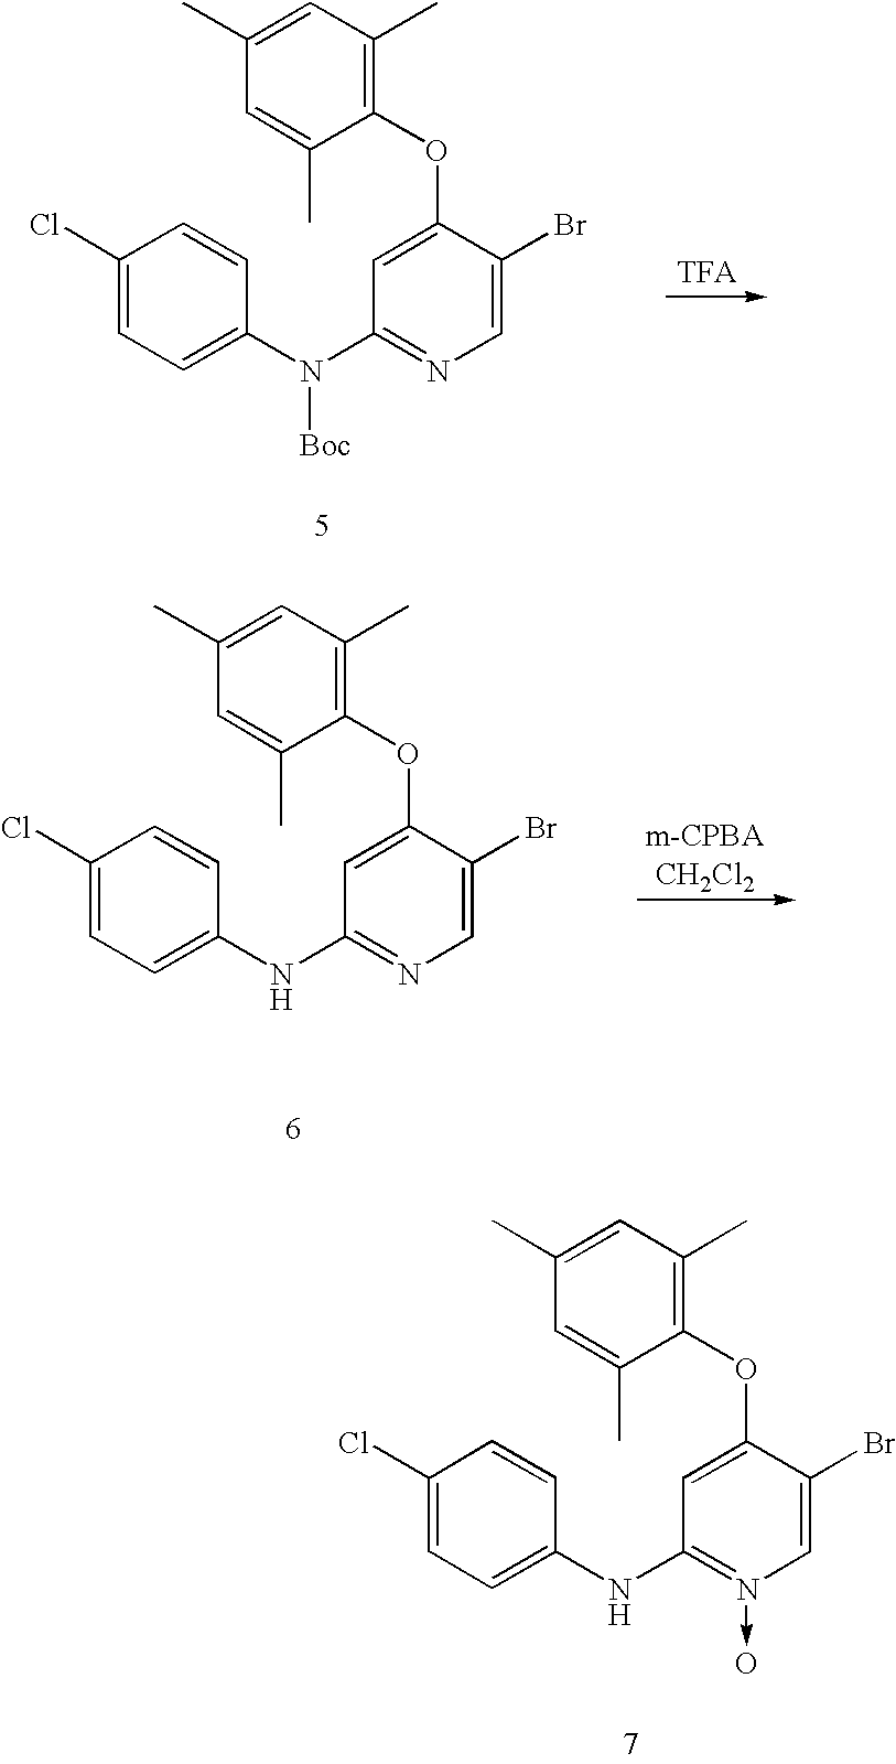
C1=C(OC2=C(C)C=C(C)C=C2C)C(Br)=CN(->O)=C1NC1=CC=C(Cl)C=C1.C1=C(OC2=C(C)C=C(C)C=C2C)C(Br)=CN=C1N(C1=CC=C(Cl)C=C1)[Boc].C1=C(OC2=C(C)C=C(C)C=C2C)C(Br)=CN=C1NC1=CC=C(Cl)C=C1
